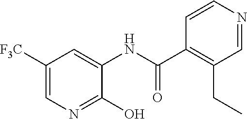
C1([F3C])=CN=C(O)C(NC(C2=C(CC)C=NC=C2)=O)=C1
